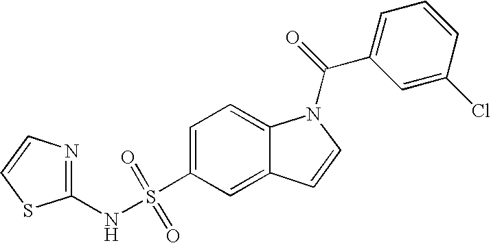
C1(NS(C2=CC=C3C(=C2)C=CN3C(=O)C2=CC=CC(Cl)=C2)(=O)=O)=NC=CS1
